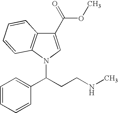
C1=CC=CC(C(CCNC)N2C3=C(C(C(OC)=O)=C2)C=CC=C3)=C1
